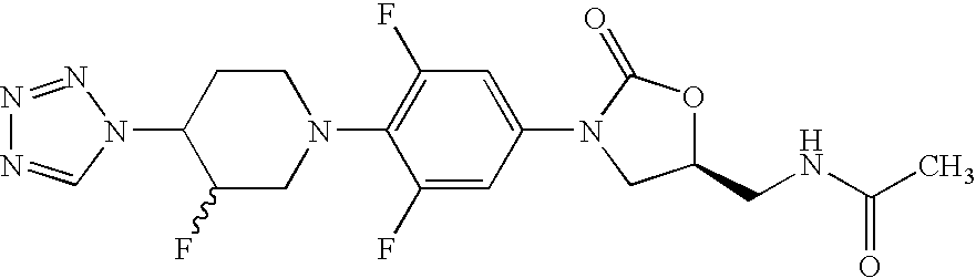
N1=NN(C2C(F)CN(C3=C(F)C=C(N4CC(CNC(=O)C)OC4=O)C=C3F)CC2)C=N1
